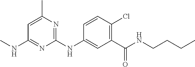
C1=CC(Cl)=C(C(NCCCC)=O)C=C1NC1=NC(C)=CC(NC)=N1
